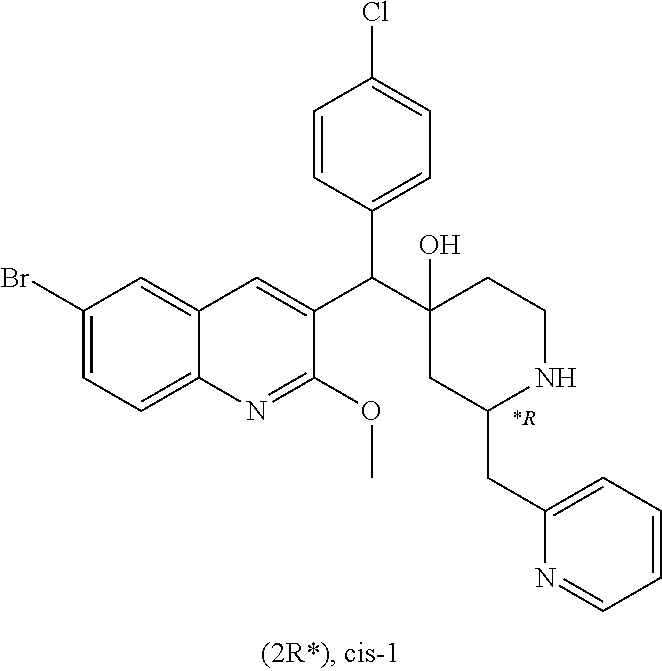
C1(Br)=CC=C2C(=C1)C=C(C(C1(O)CC(CC3=CC=CC=N3)NCC1)C1=CC=C(Cl)C=C1)C(OC)=N2
